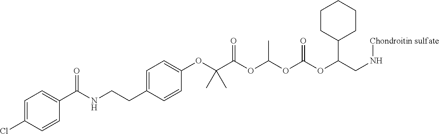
C1=C(Cl)C=CC(C(NCCC2=CC=C(OC(C(OC(OC(OC(CN[Chondroitin sulfate])C3CCCCC3)=O)C)=O)(C)C)C=C2)=O)=C1
